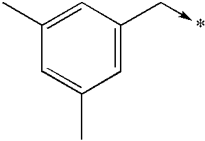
C1=C(C->*)C=C(C)C=C1C
